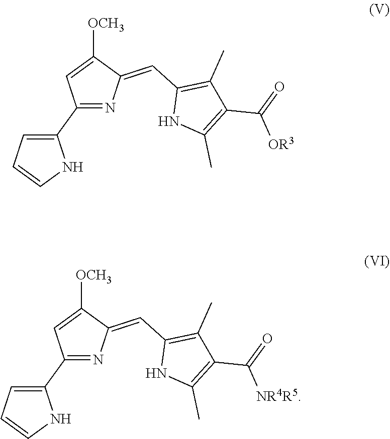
C1(C2=CC=CN2)=NC(=CC2=C(C)C(C(=O)[OR3])=C(C)N2)C([OCH3])=C1.C1(C2=CC=CN2)=NC(=CC2=C(C)C(C(=O)[NR4R5])=C(C)N2)C([OCH3])=C1
